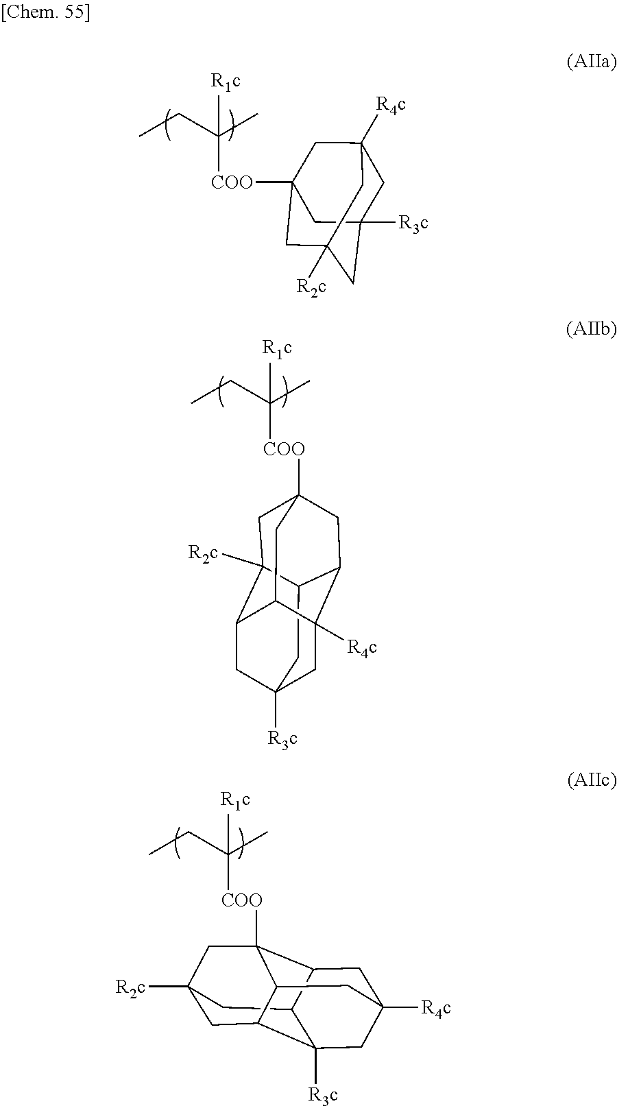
CCC(C)([COO]C12CC3([R4c])CC([R3c])(CC([R2c])(C1)C3)C2)[R1c].C12CC3([R3c])CC4([R4c])C1CC1([COO]C(CC)(C)[R1c])CC2([R2c])C(C3)C4C1.C1C2([R2c])CC3C4([R3c])CC5([R4c])CC(C([COO]C(CC)(C)[R1c])(C2)C3C5)C14
